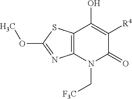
C12=C(N(C[F3C])C(=O)C([R4])=C1O)N=C(OC)S2
